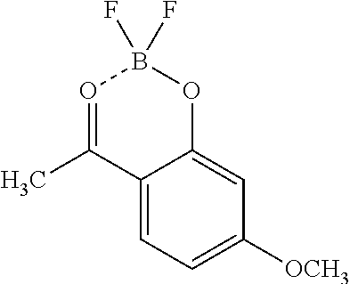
C12=CC=C([OCH3])C=C1OB(F)(F)O=C2C
